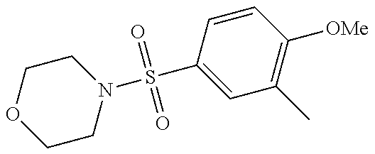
C1=C(S(N2CCOCC2)(=O)=O)C=CC([OMe])=C1C
